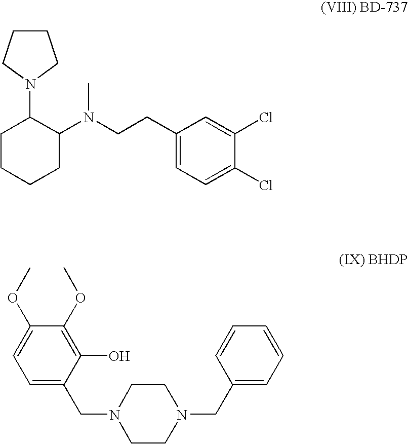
C1CCCC(N(CCC2=CC=C(Cl)C(Cl)=C2)C)C1N1CCCC1.C(N1CCN(CC2=CC=CC=C2)CC1)C1=CC=C(OC)C(OC)=C1O
